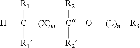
[R1]C([R1])([(X)m][Ca](O[(L)n][R3])([R2])[R2])[H]
